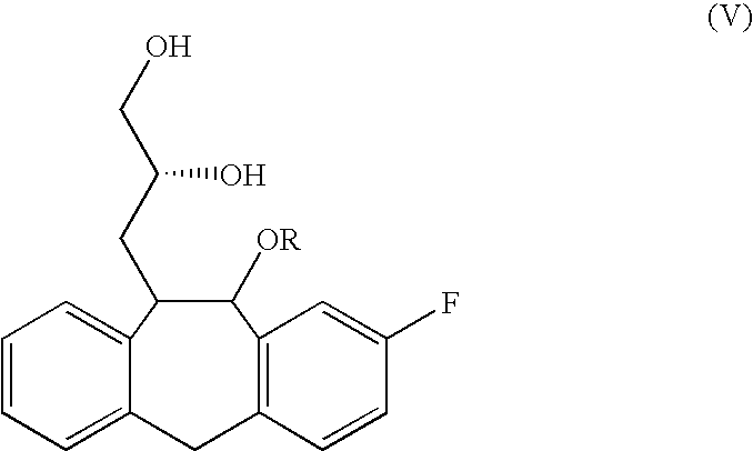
C1(CC(CO)O)C([OR])C2=C(CC3=CC=CC=C13)C=CC(F)=C2
